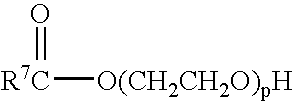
[O(CH2CH2O)pH][R7C]=O
